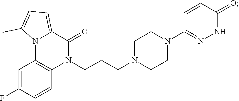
N1(CCCN2CCN(C3=NNC(=O)C=C3)CC2)C(=O)C2=CC=C(C)N2C2=C1C=CC(F)=C2
